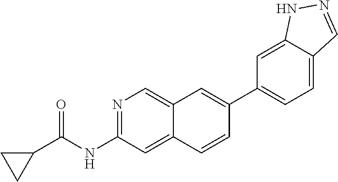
N1=C(NC(=O)C2CC2)C=C2C(=C1)C=C(C1=CC=C3C(=C1)NN=C3)C=C2
